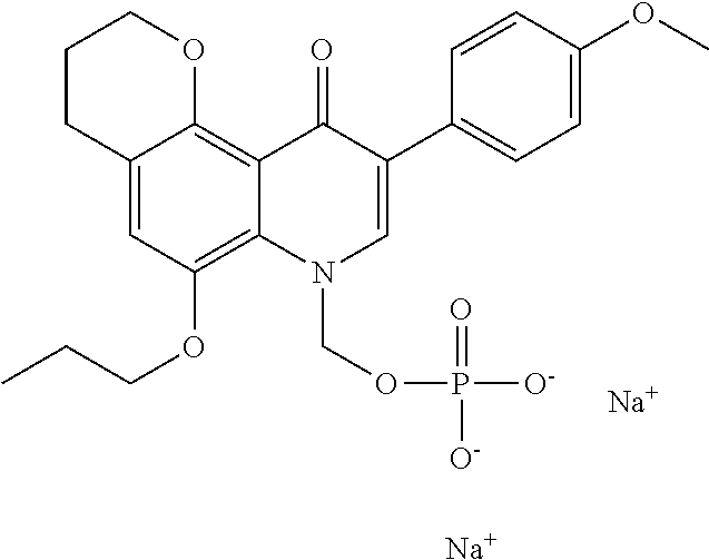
C12=CC(OCCC)=C3C(=C1OCCC2)C(=O)C(C1=CC=C(OC)C=C1)=CN3COP(=O)([O-])[O-].[Na].[Na]
